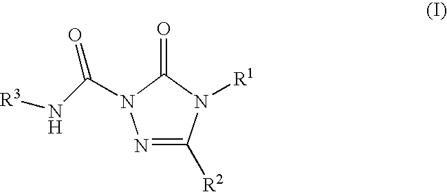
N1=C([R2])N([R1])C(=O)N1C(N[R3])=O
